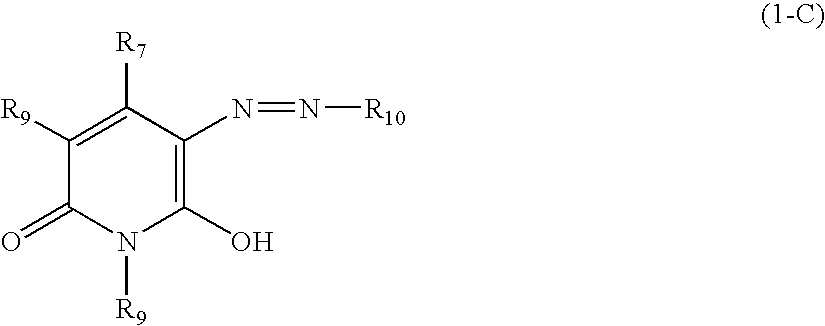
C1([R9])=C([R7])C(N=N[R10])=C(O)N([R9])C1=O
